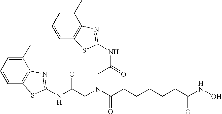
N(C(=O)CN(CC(NC1=NC2=C(C=CC=C2C)S1)=O)C(=O)CCCCCC(NO)=O)C1=NC2=C(C=CC=C2C)S1
